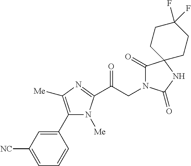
C1(C2=CC([NC])=CC=C2)=C([Me])N=C(C(CN2C(=O)C3(NC2=O)CCC(F)(F)CC3)=O)N1[Me]
